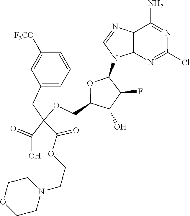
C12=C(N=C(Cl)N=C1N)N(C1OC(COC(CC3=CC=CC([F3CO])=C3)(C(O)=O)C(=O)OCCN3CCOCC3)C(O)C1F)C=N2
